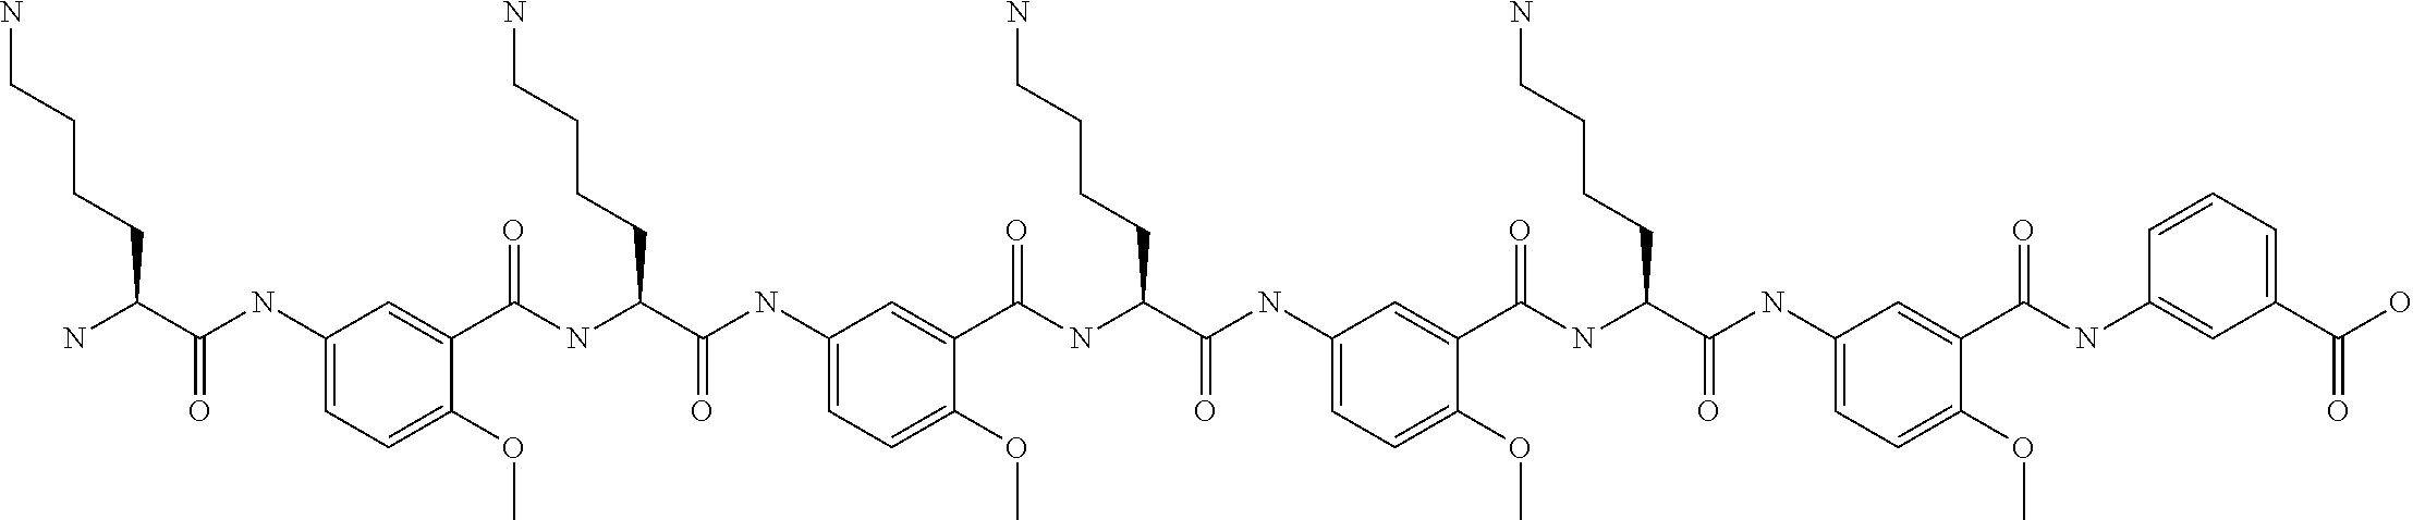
C1(NC(C(N)CCCCN)=O)=CC=C(OC)C(C(NC(C(NC2=CC=C(OC)C(C(NC(C(NC3=CC=C(OC)C(C(NC(C(NC4=CC=C(OC)C(C(NC5=CC(C(O)=O)=CC=C5)=O)=C4)=O)CCCCN)=O)=C3)=O)CCCCN)=O)=C2)=O)CCCCN)=O)=C1
